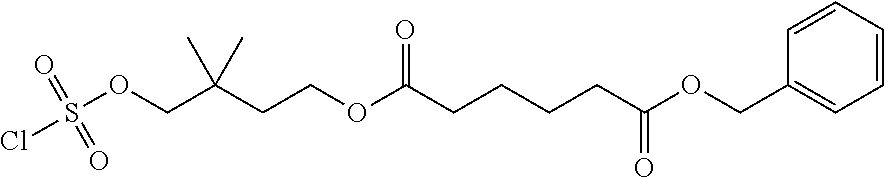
C(CC(OCCC(COS(Cl)(=O)=O)(C)C)=O)CCC(=O)OCC1=CC=CC=C1
